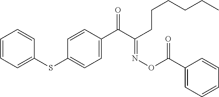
C1=CC=C(SC2=CC=C(C(C(CCCCCC)=NOC(C3=CC=CC=C3)=O)=O)C=C2)C=C1
